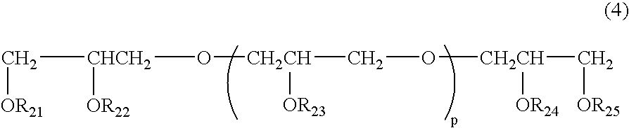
C([OR21])[CHCH2]([OR22])O[CH2CH]([OR23])CO[CH2CH]([OR24])C[OR25]
